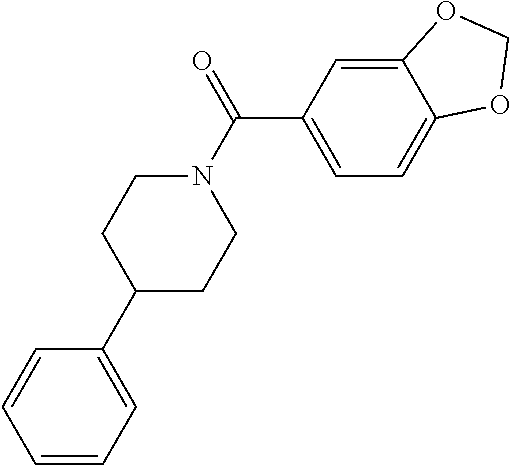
C1(C(=O)N2CCC(C3=CC=CC=C3)CC2)=CC=C2C(=C1)OCO2
